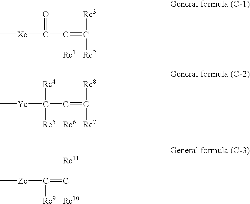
[Xc](C(=O)C([Rc1])=C([Rc3])[Rc2])C.[Yc](C([Rc4])(C([Rc6])=C([Rc8])[Rc7])[Rc5])C.[Zc](C(=C([Rc10])[Rc11])[Rc9])C
